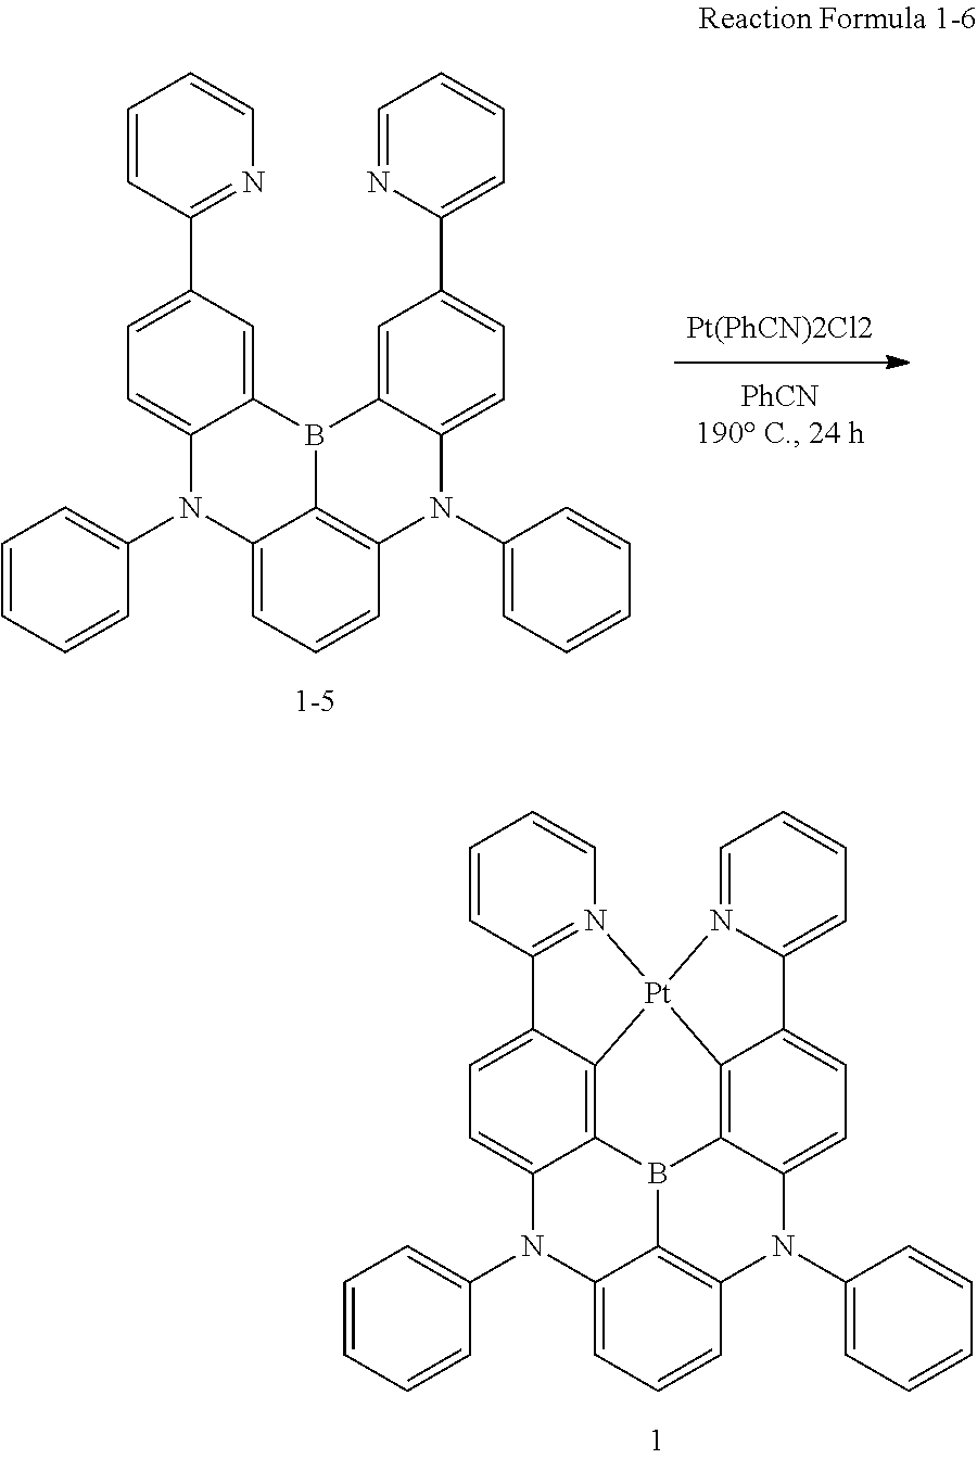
C1=C2C3=C4C(=C1)C1=N(C=CC=C1)[Pt]41C4=C5B3C3=C(N(C6=CC=CC=C6)C5=CC=C4C4=CC=CC=N41)C=CC=C3N2C1=CC=CC=C1.C1=C2C(=CC(C3=NC=CC=C3)=C1)B1C3=C(N(C4=CC=CC=C4)C4=CC=C(C5=CC=CC=N5)C=C14)C=CC=C3N2C1=CC=CC=C1
